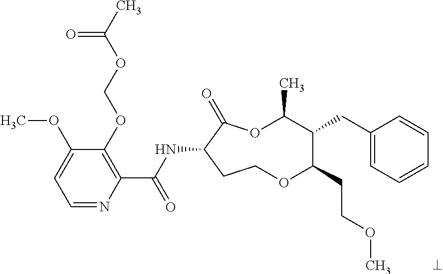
C1=NC(C(NC2C(=O)OC(C)C(CC3=CC=CC=C3)C(CCOC)OCC2)=O)=C(OCOC(C)=O)C(OC)=C1
